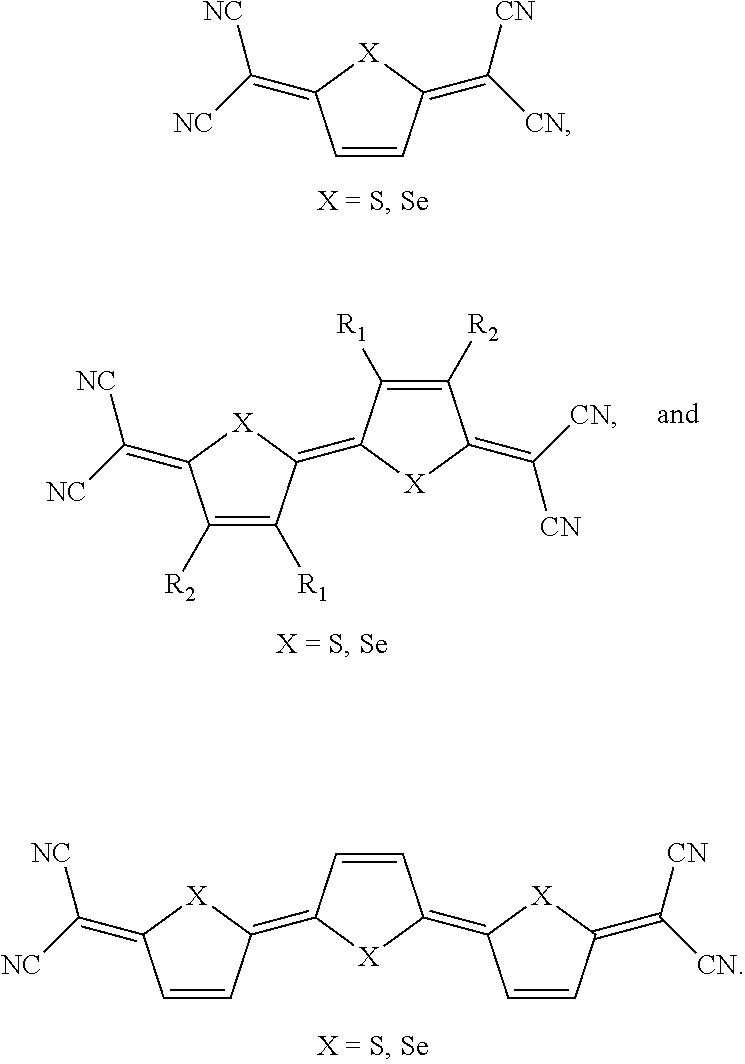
C1=CC(=C([CN])[CN])[X]C1=C([NC])[NC].C1=CC(=C2C=CC(=C3C=CC(=C([CN])[CN])[X]3)[X]2)[X]C1=C([NC])[NC].C1([R2])=C([R1])C(=C2C([R1])=C([R2])C(=C([CN])[CN])[X]2)[X]C1=C([NC])[NC]
